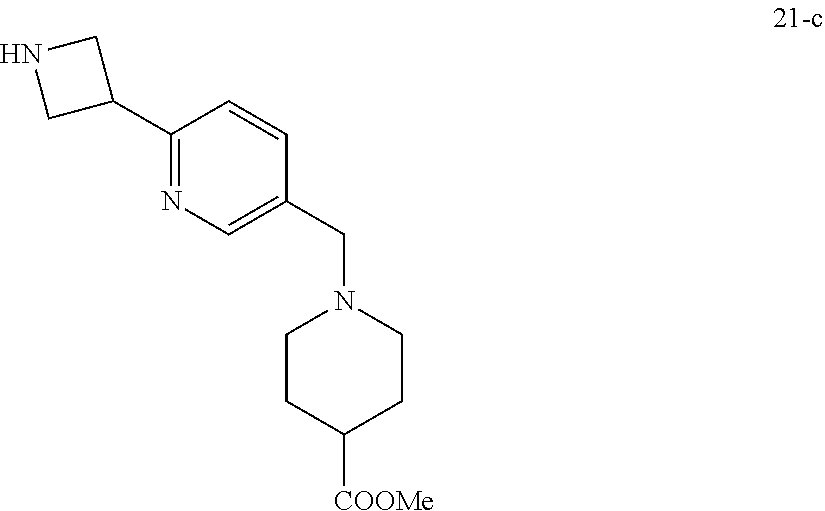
C1CC([COOMe])CCN1CC1=CN=C(C2CNC2)C=C1
